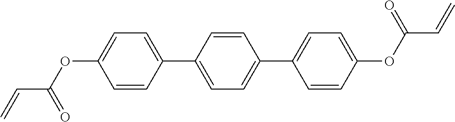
C(=C)C(OC1=CC=C(C2=CC=C(C3=CC=C(OC(C=C)=O)C=C3)C=C2)C=C1)=O
